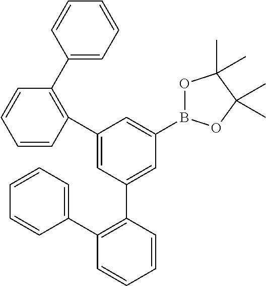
C1=CC(C2=CC(C3=C(C4=CC=CC=C4)C=CC=C3)=CC(B3OC(C)(C)C(C)(C)O3)=C2)=C(C2=CC=CC=C2)C=C1
